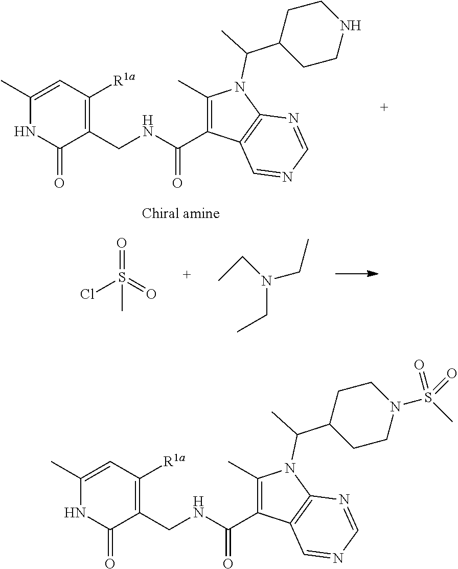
N1(C(C)C2CCN(S(C)(=O)=O)CC2)C(C)=C(C(NCC2=C([R1a])C=C(C)NC2=O)=O)C2=C1N=CN=C2.N1(C(C)C2CCNCC2)C(C)=C(C(NCC2=C([R1a])C=C(C)NC2=O)=O)C2=C1N=CN=C2.O=S(=O)(Cl)C.CCN(CC)CC
